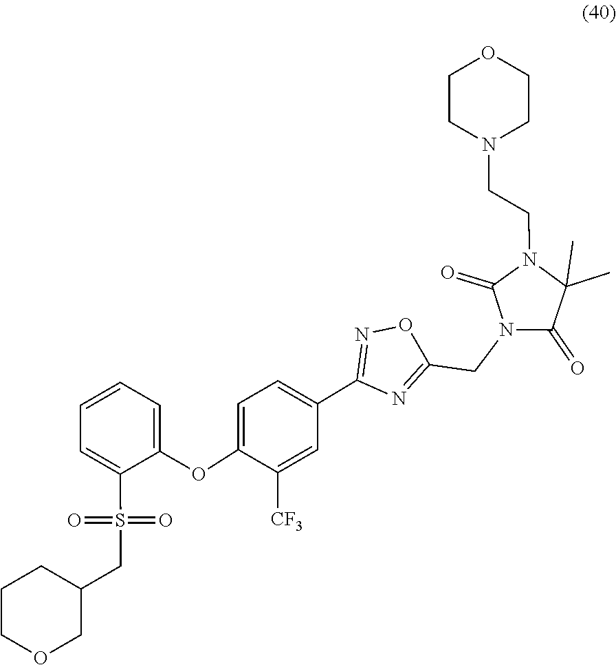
C1(C2=CC=C(OC3=CC=CC=C3S(=O)(=O)CC3COCCC3)C([CF3])=C2)=NOC(CN2C(=O)C(C)(C)N(CCN3CCOCC3)C2=O)=N1
